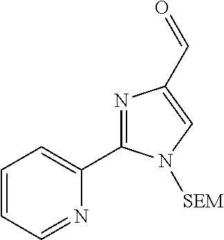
C1=CC=NC(C2=NC(C=O)=CN2[SEM])=C1
